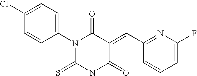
ClC1=CC=C(N2C(=O)C(=CC3=NC(F)=CC=C3)C(=O)NC2=S)C=C1
